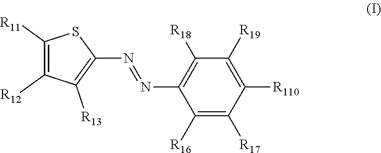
C1([R16])=C([R17])C([R110])=C([R19])C([R18])=C1N=NC1=C([R13])C([R12])=C([R11])S1
